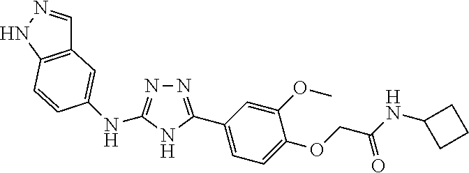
N1=C(NC2=CC3=C(NN=C3)C=C2)NC(C2=CC=C(OCC(=O)NC3CCC3)C(OC)=C2)=N1
